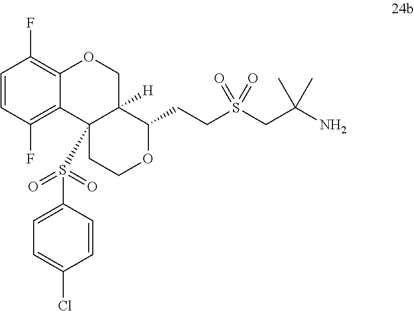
C1=C(S(=O)(=O)C23C4=C(F)C=CC(F)=C4OCC2([H])C(CCS(CC(N)(C)C)(=O)=O)OCC3)C=CC(Cl)=C1
